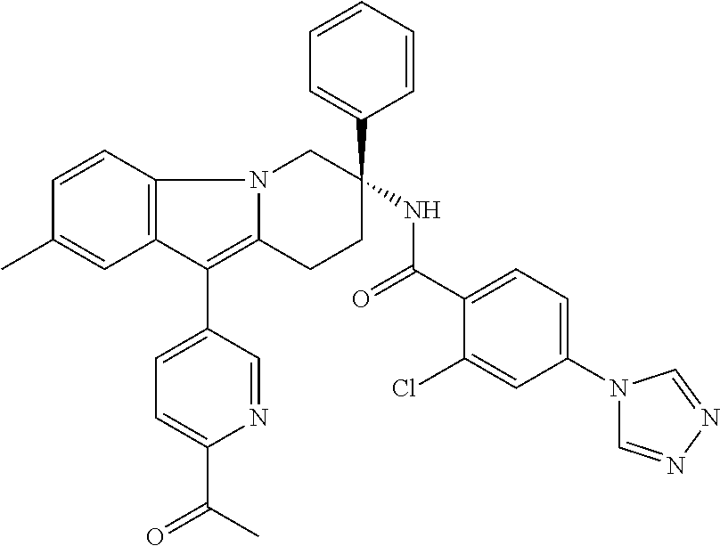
C12=C(C=CC(C)=C1)N1C(=C2C2=CC=C(C(=O)C)N=C2)CCC(C2=CC=CC=C2)(NC(=O)C2=CC=C(N3C=NN=C3)C=C2Cl)C1
